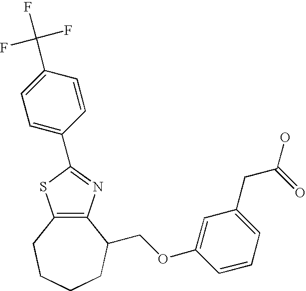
C12=C(N=C(C3=CC=C(C(F)(F)F)C=C3)S1)C(COC1=CC(CC(=O)O)=CC=C1)CCCC2
